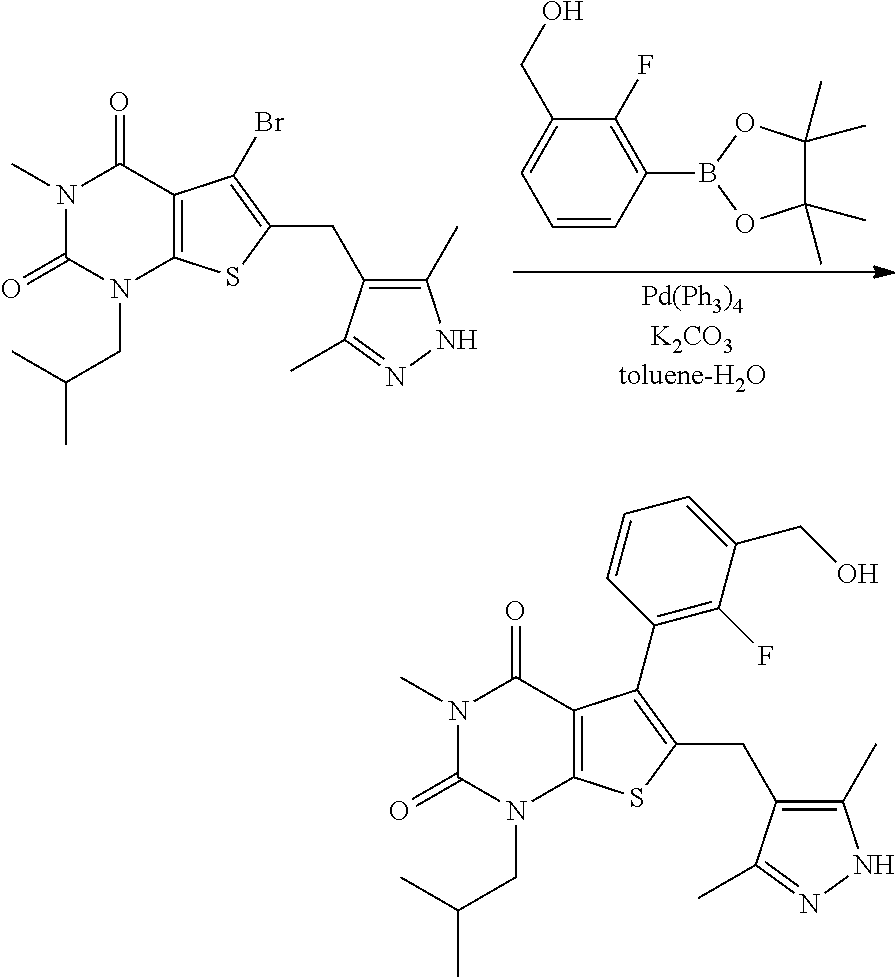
C1(=O)N(C)C(=O)C2=C(N1CC(C)C)SC(CC1=C(C)NN=C1C)=C2Br.C1=CC(B2OC(C)(C)C(C)(C)O2)=C(F)C(CO)=C1.C1(=O)N(C)C(=O)C2=C(N1CC(C)C)SC(CC1=C(C)NN=C1C)=C2C1=C(F)C(CO)=CC=C1
